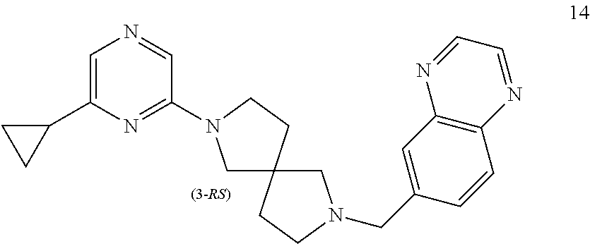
C1=C(C2CC2)N=C(N2CC3(CC2)CCN(CC2=CC4=C(C=C2)N=CC=N4)C3)C=N1
